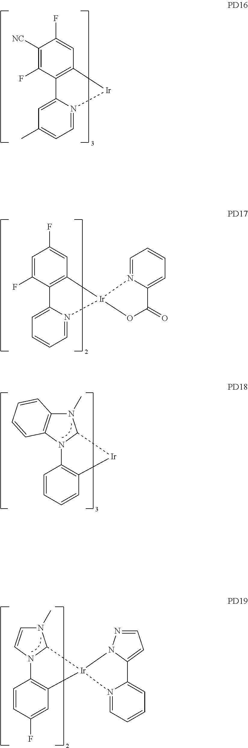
C1([NC])=C(F)C2=C(C=C1F)[Ir]N1=CC=C(C)C=C21.C1=C(F)C2=C(C=C1F)[Ir]1(N3=CC=CC=C23)N2=CC=CC=C2C(=O)O1.N12C3=C(C=CC=C3)[Ir]C1N(C)C1=C2C=CC=C1.N12C3=C(C=C(F)C=C3)[Ir]3(C1N(C)C=C2)N1=CC=CC=C1C1=CC=NN31
